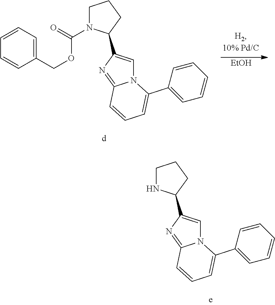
C1N(C(=O)OCC2=CC=CC=C2)C(C2=CN3C(=N2)C=CC=C3C2=CC=CC=C2)CC1.[EtOH].C1NC(C2=CN3C(=N2)C=CC=C3C2=CC=CC=C2)CC1
